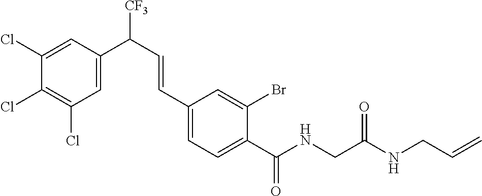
C1(Cl)=C(Cl)C(Cl)=CC(C(C=CC2=CC=C(C(NCC(NCC=C)=O)=O)C(Br)=C2)[CF3])=C1
